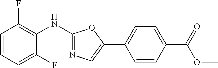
C1=CC=C(F)C(NC2=NC=C(C3=CC=C(C(OC)=O)C=C3)O2)=C1F
